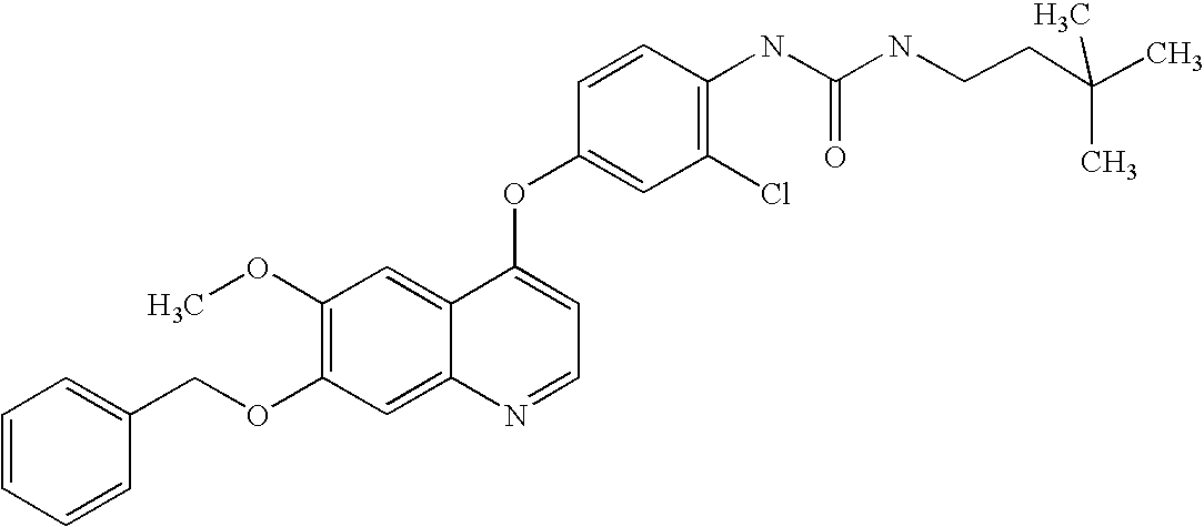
C1=CC(OC2=CC=NC3=CC(OCC4=CC=CC=C4)=C(OC)C=C23)=CC(Cl)=C1NC(=O)NCCC(C)(C)C
